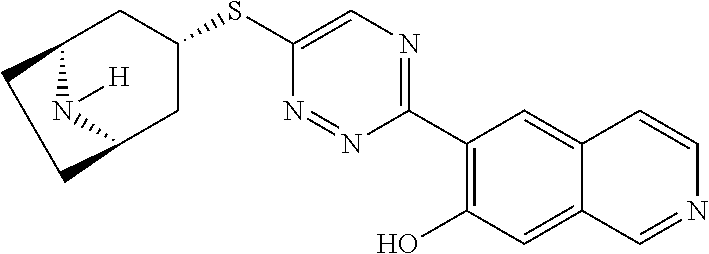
C1(C2=C(O)C=C3C(=C2)C=CN=C3)=NC=C(SC2CC3N([H])C(C2)CC3)N=N1
